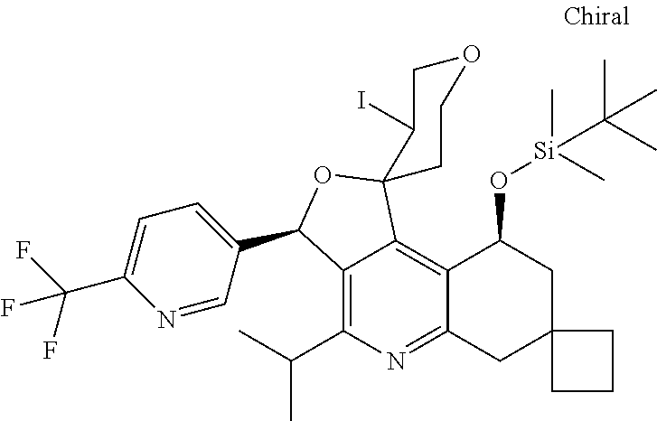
C12=C(C(C)C)N=C3C(=C1C1(OC2C2=CC=C(C(F)(F)F)N=C2)CCOCC1I)C(O[Si](C(C)(C)C)(C)C)CC1(C3)CCC1
